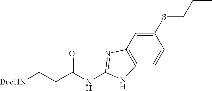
[BocHN]CCC(=O)NC1=NC2=C(N1)C=CC(SCCC)=C2
